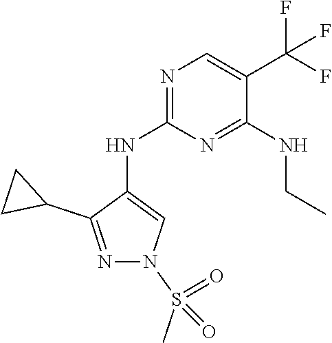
N1=C(NC2=CN(S(C)(=O)=O)N=C2C2CC2)N=C(NCC)C(C(F)(F)F)=C1
